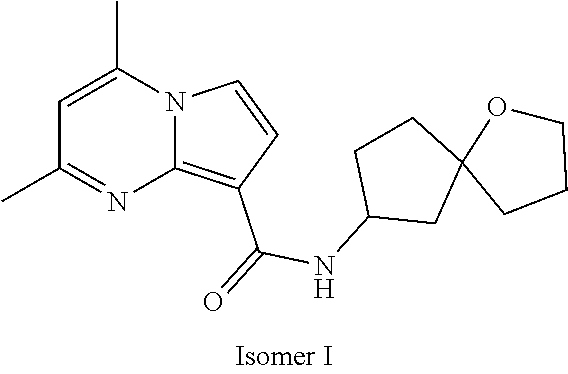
C1=C(C)N2C(=C(C(=O)NC3CC4(CC3)CCCO4)C=C2)N=C1C
